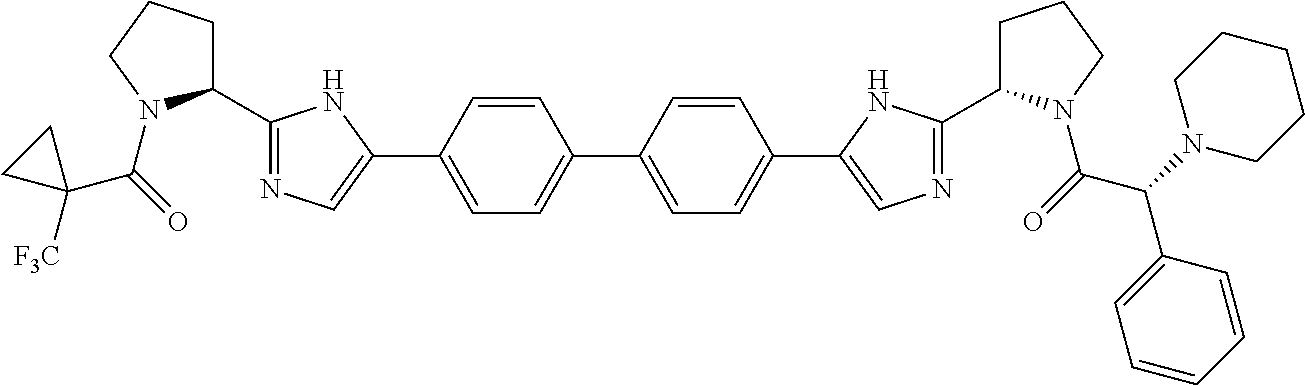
C1=CC(C2=CN=C(C3CCCN3C(=O)C3([F3C])CC3)N2)=CC=C1C1=CC=C(C2=CN=C(C3CCCN3C(=O)C(N3CCCCC3)C3=CC=CC=C3)N2)C=C1
